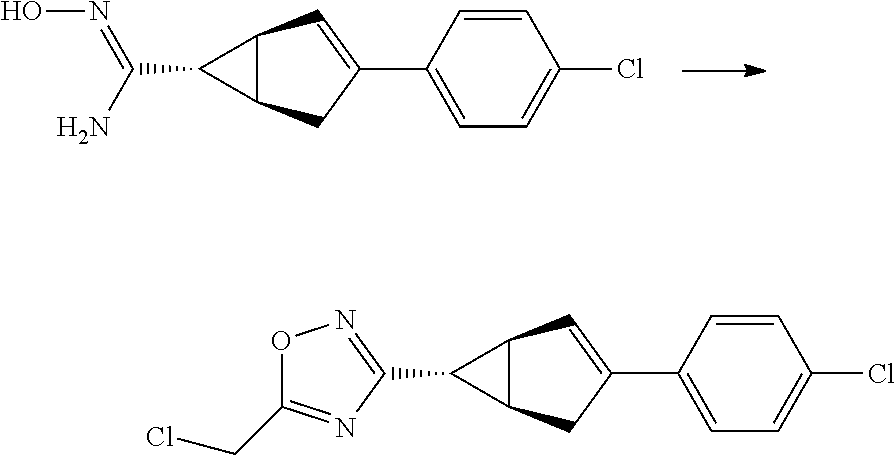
C1(C(N)=NO)C2C1C=C(C1=CC=C(Cl)C=C1)C2.C1(C2=NOC(CCl)=N2)C2C1C=C(C1=CC=C(Cl)C=C1)C2
